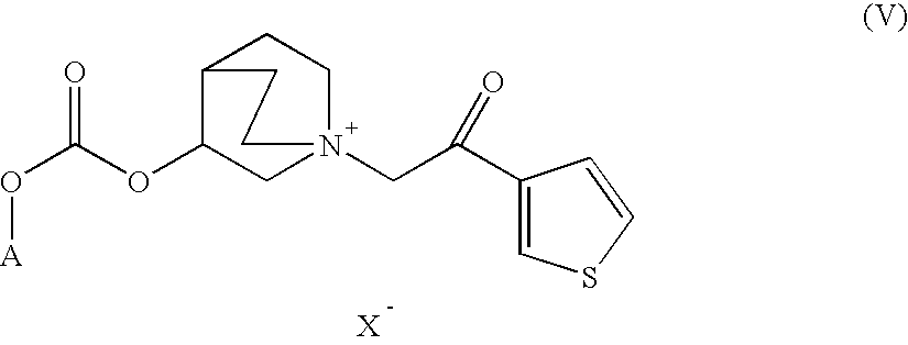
O(C(OC1CN2(CC(C3=CSC=C3)=O)CCC1CC2)=O)[A]
